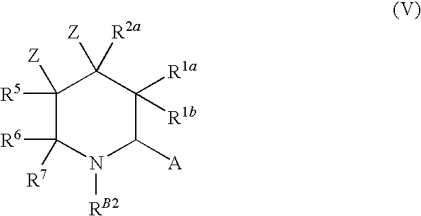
C1([Z])([R5])C([R7])([R6])N([RB2])C([A])C([R1a])([R1b])C1([R2a])[Z]
